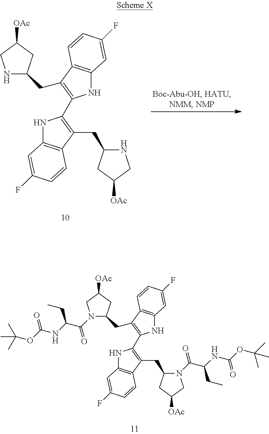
[OAc]C1CC(CC2=C(C3=C(CC4N(C(C(NC(OC(C)(C)C)=O)CC)=O)CC([OAc])C4)C4=C(N3)C=C(F)C=C4)NC3=C2C=CC(F)=C3)N(C(=O)C(CC)NC(OC(C)(C)C)=O)C1.[OAc]C1CC(CC2=C(C3=C(CC4NCC([OAc])C4)C4=C(N3)C=C(F)C=C4)NC3=C2C=CC(F)=C3)NC1
